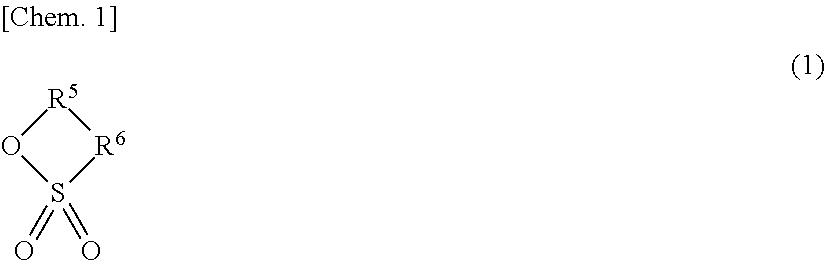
O1S(=O)(=O)[R6][R5]1
